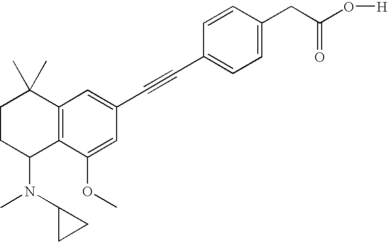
C1=C(CC(O[H])=O)C=CC(C#CC2=CC3=C(C(OC)=C2)C(N(C2CC2)C)CCC3(C)C)=C1
